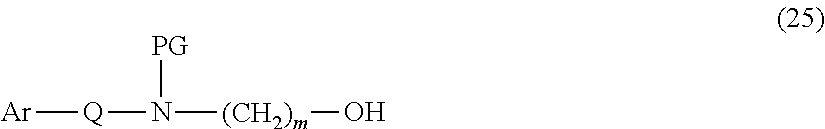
[Ar][Q]N([(CH2)m]O)[PG]
